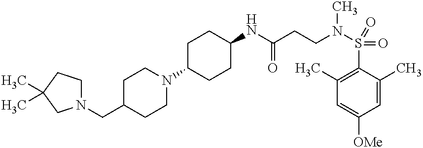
N1(C2CCC(NC(CCN(S(=O)(=O)C3=C(C)C=C([OMe])C=C3C)C)=O)CC2)CCC(CN2CCC(C)(C)C2)CC1
